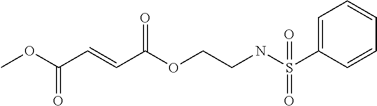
COC(C=CC(OCCNS(C1=CC=CC=C1)(=O)=O)=O)=O
